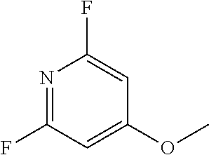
N1=C(F)C=C(OC)C=C1F
